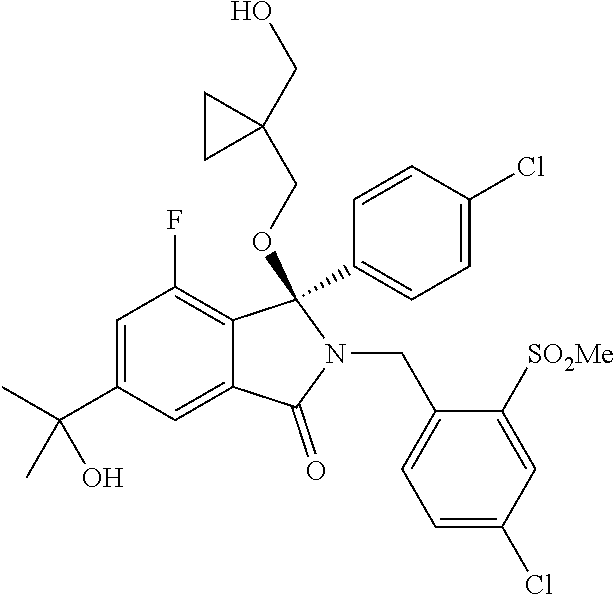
C1=C(C(C)(C)O)C=C2C(=C1F)C(OCC1(CO)CC1)(C1=CC=C(Cl)C=C1)N(CC1=CC=C(Cl)C=C1[SO2Me])C2=O
